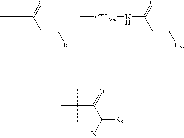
CC(C)(C)C(C=C[R5])=O.C(C)(C)[(CH2)m]NC(=O)C=C[R5].CC(C)(C)C(C([R5])[X3])=O
